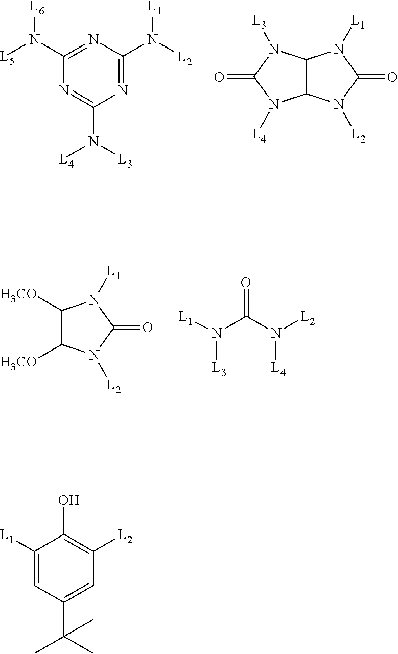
C1(N([L5])[L6])=NC(N([L2])[L1])=NC(N([L3])[L4])=N1.C12C(N([L3])C(=O)N1[L4])N([L1])C(=O)N2[L2].C1([H3CO])C([H3CO])N([L2])C(=O)N1[L1].O=C(N([L2])[L4])N([L1])[L3].C1([L1])=CC(C(C)(C)C)=CC([L2])=C1O
